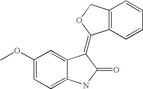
C12=C(C=CC=C1)C(=C1C3=CC(OC)=CC=C3NC1=O)OC2
